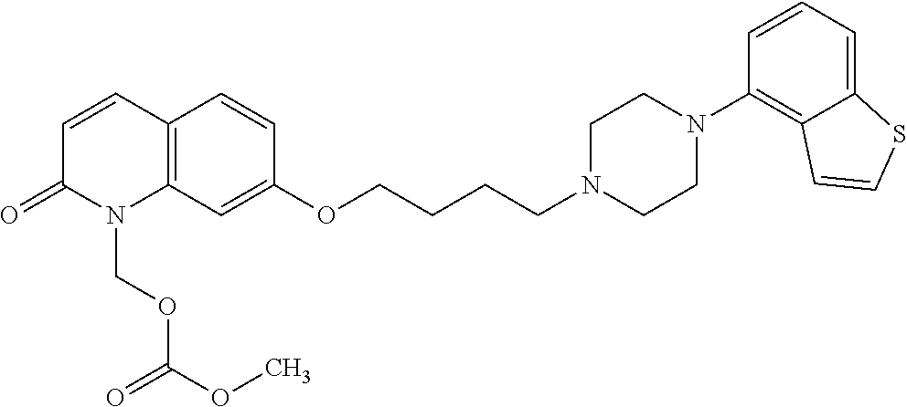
C12=C(C=C(OCCCCN3CCN(C4=C5C(=CC=C4)SC=C5)CC3)C=C1)N(COC(OC)=O)C(=O)C=C2
